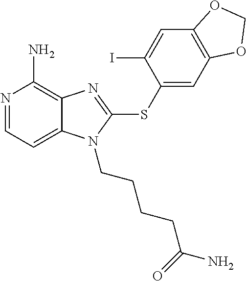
N1=CC=C2C(=C1N)N=C(SC1=CC3=C(C=C1I)OCO3)N2CCCCC(N)=O
